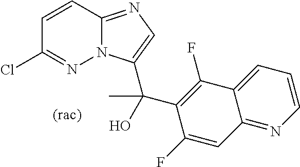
C1=CC2=NC=C(C(C3=C(F)C4=CC=CN=C4C=C3F)(C)O)N2N=C1Cl
